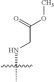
N(C)CC(OC)=O
